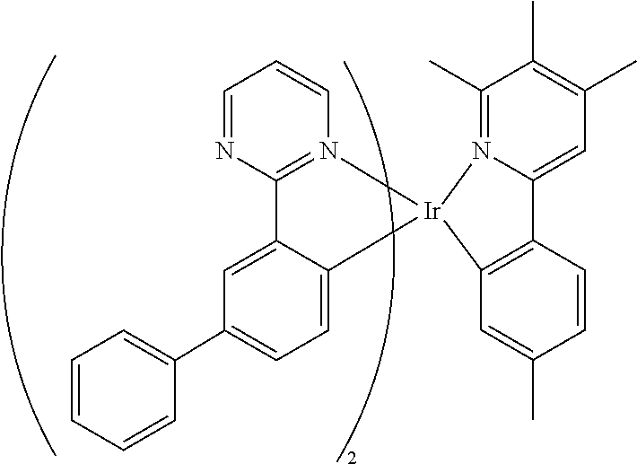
C1=CC=CC(C2=CC=C3C(=C2)C2=N(C=CC=N2)[Ir]32N3=C(C)C(C)=C(C)C=C3C3=C2C=C(C)C=C3)=C1
